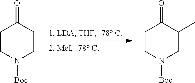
C1CN([Boc])CCC1=O.C1CN([Boc])CC(C)C1=O
